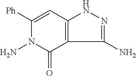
C1([Ph])=CC2=C(C(=O)N1N)C(N)=NN2
